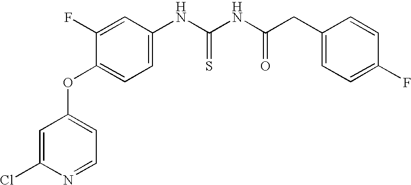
C1=C(NC(NC(CC2=CC=C(F)C=C2)=O)=S)C=C(F)C(OC2=CC=NC(Cl)=C2)=C1
